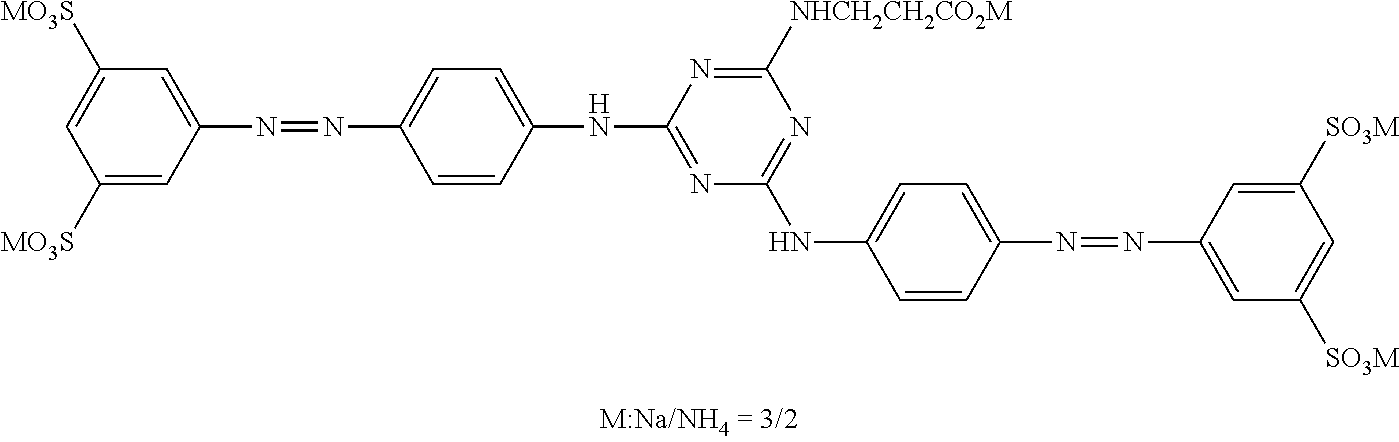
C1([MO3S])=CC([MO3S])=CC(N=NC2=CC=C(NC3=NC(NC4=CC=C(N=NC5=CC([SO3M])=CC([SO3M])=C5)C=C4)=NC([NHCH2CH2CO2M])=N3)C=C2)=C1
